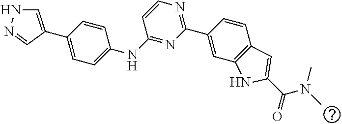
C1=C(C2=CC=C(NC3=NC(C4=CC5=C(C=C4)C=C(C(=O)N(C)C)N5)=NC=C3)C=C2)C=NN1
